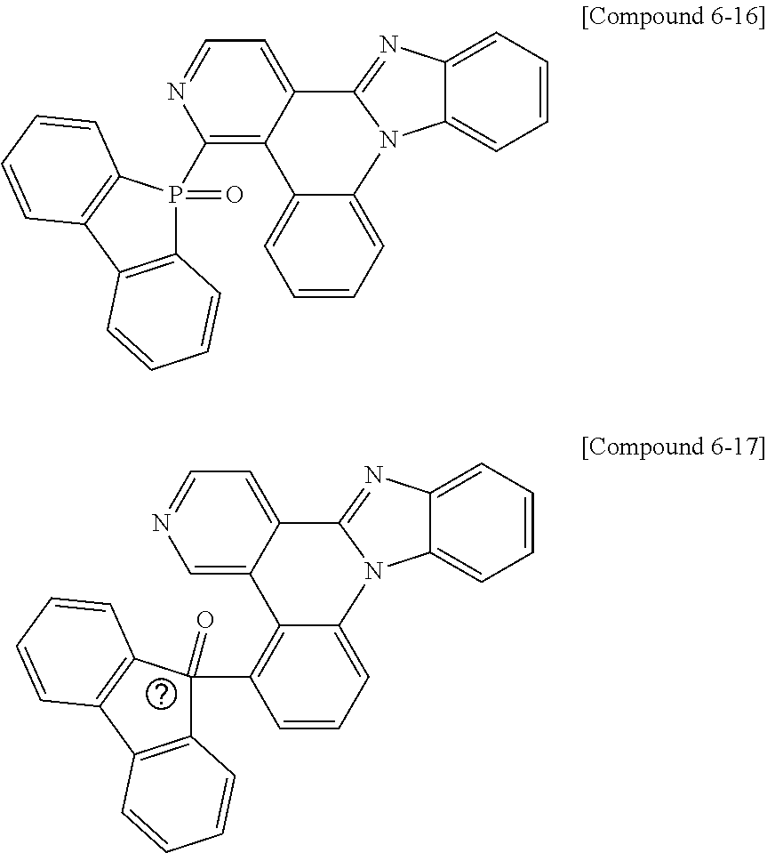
C1=C2C(=CN=C1)C1=C(C3(=O)C4=C(C5=C3C=CC=C5)C=CC=C4)C=CC=C1N1C2=NC2=CC=CC=C12.C1=C2C(=C(P3(=O)C4=C(C5=C3C=CC=C5)C=CC=C4)N=C1)C1=CC=CC=C1N1C2=NC2=CC=CC=C12
